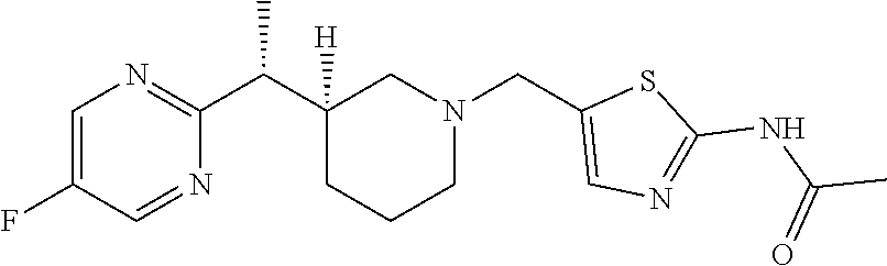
C1=C(F)C=NC(C(C2([H])CCCN(CC3=CN=C(NC(C)=O)S3)C2)C)=N1
